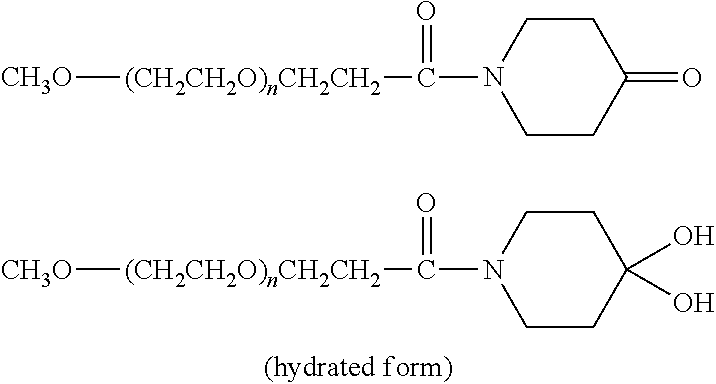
[CH3O][(CH2CH2O)nCH2CH2]C(N1CCC(O)(O)CC1)=O.[CH3O][(CH2CH2O)nCH2CH2]C(N1CCC(=O)CC1)=O
